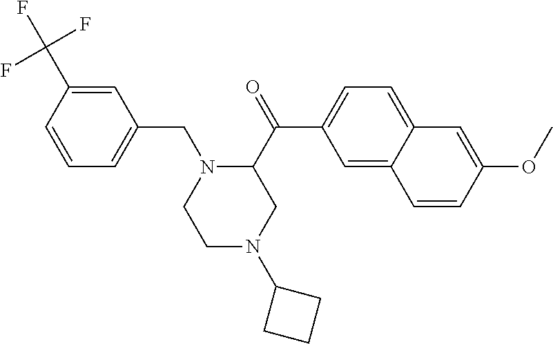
C1=C2C(=CC=C1C(C1N(CC3=CC=CC(C(F)(F)F)=C3)CCN(C3CCC3)C1)=O)C=C(OC)C=C2
